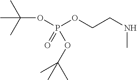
N(CCOP(OC(C)(C)C)(OC(C)(C)C)=O)C
